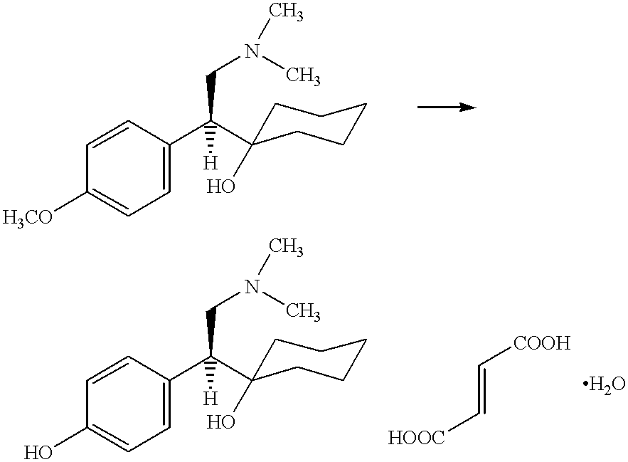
C1=C(C([H])(CN(C)C)C2(O)CCCCC2)C=CC([H3CO])=C1.C1=C(C([H])(CN(C)C)C2(O)CCCCC2)C=CC(O)=C1.C(=C[HOOC])[COOH]
